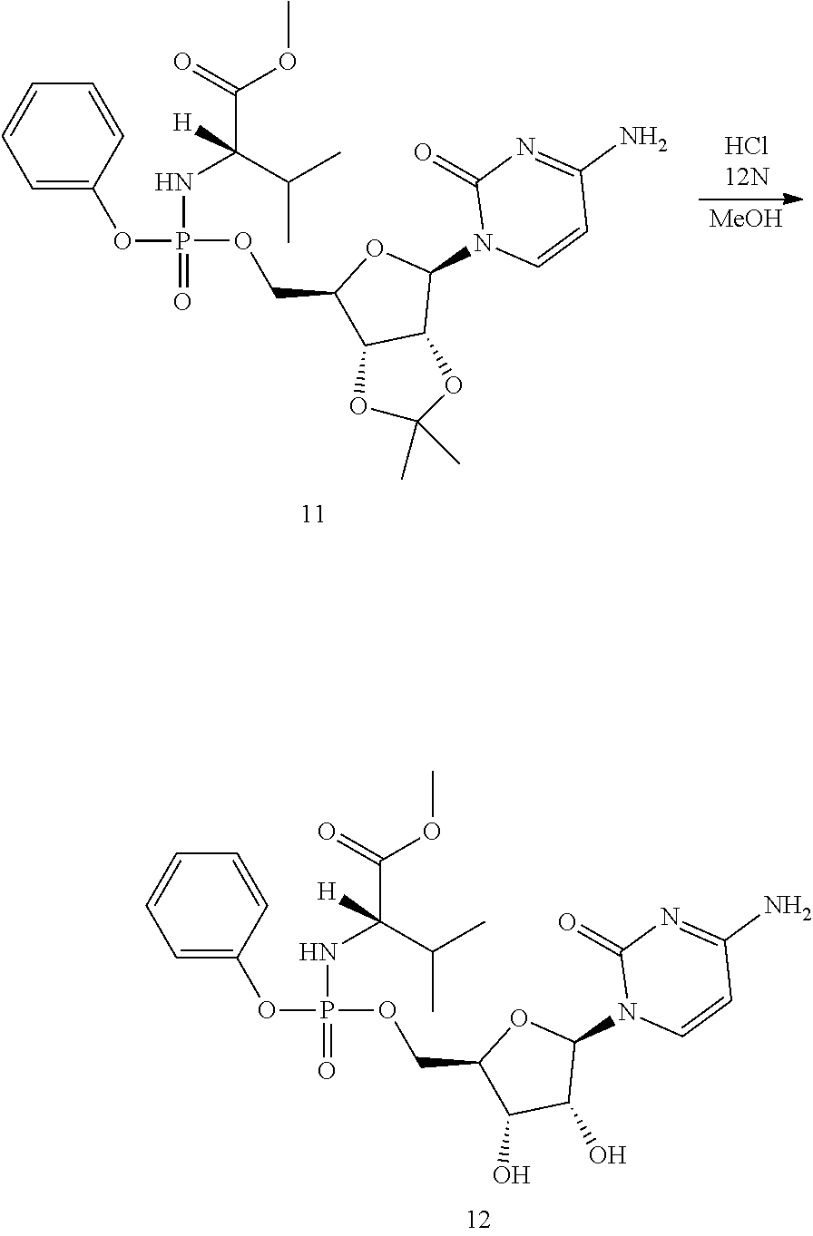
O=P(OC1=CC=CC=C1)(OCC1C(O)C(O)C(N2C=CC(N)=NC2=O)O1)NC(C(=O)OC)([H])C(C)C.O=P(OC1=CC=CC=C1)(OCC1C2C(C(N3C=CC(N)=NC3=O)O1)OC(C)(C)O2)NC(C(=O)OC)([H])C(C)C.[MeOH]
